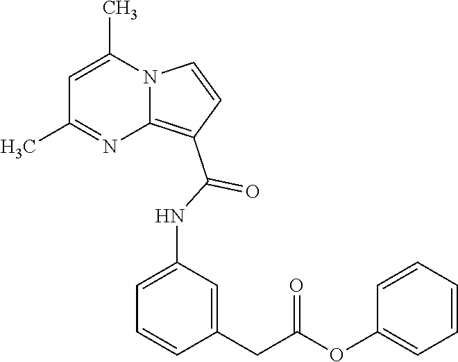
C1=C(C)N2C(=C(C(=O)NC3=CC=CC(CC(=O)OC4=CC=CC=C4)=C3)C=C2)N=C1C
